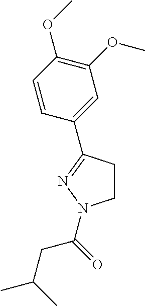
C1CC(C2=CC(OC)=C(OC)C=C2)=NN1C(CC(C)C)=O
